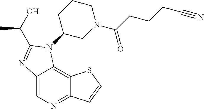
C12=CN=C3C(=C1N(C1CN(C(CCCC#N)=O)CCC1)C(C(O)C)=N2)SC=C3
